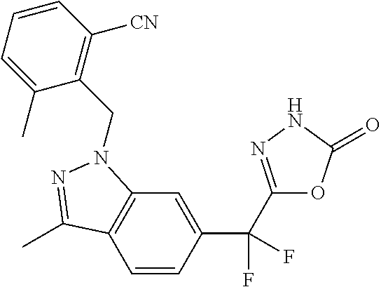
C1=CC(C(F)(F)C2=NNC(=O)O2)=CC2=C1C(C)=NN2CC1=C([CN])C=CC=C1C
